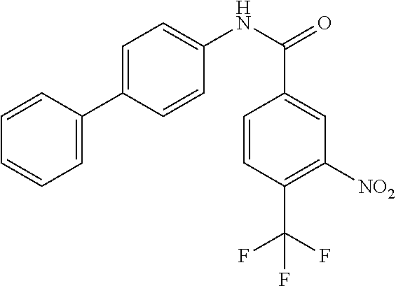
C1=CC(C2=CC=C(NC(=O)C3=CC([NO2])=C(C(F)(F)F)C=C3)C=C2)=CC=C1
